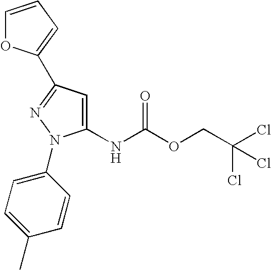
C1(NC(OCC(Cl)(Cl)Cl)=O)=CC(C2=CC=CO2)=NN1C1=CC=C(C)C=C1
